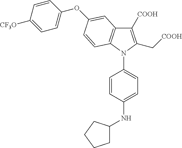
C1([COOH])=C(C[COOH])N(C2=CC=C(NC3CCCC3)C=C2)C2=C1C=C(OC1=CC=C([CF3O])C=C1)C=C2
